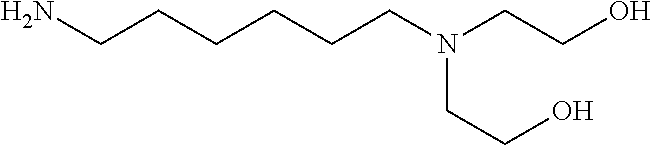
NCCCCCCN(CCO)CCO
